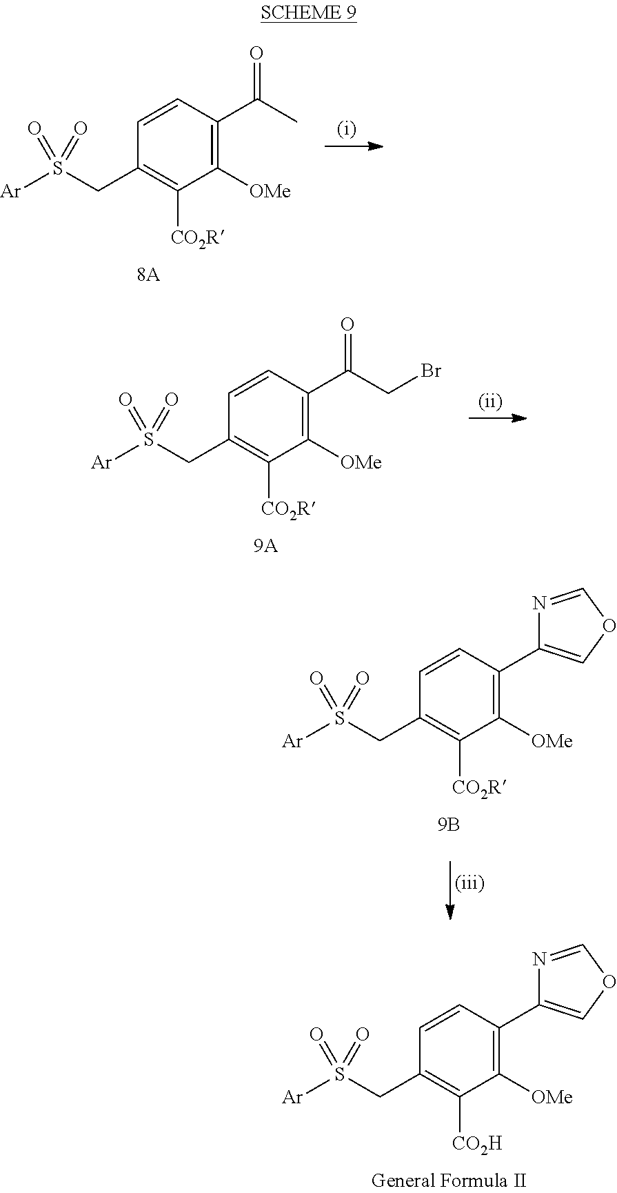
C1=CC(C(=O)C)=C([OMe])C([CO2R])=C1CS([Ar])(=O)=O.C1=CC(C(=O)CBr)=C([OMe])C([CO2R])=C1CS([Ar])(=O)=O.C1=CC(C2=COC=N2)=C([OMe])C([CO2H])=C1CS([Ar])(=O)=O.C1=CC(C2=COC=N2)=C([OMe])C([CO2R])=C1CS([Ar])(=O)=O
